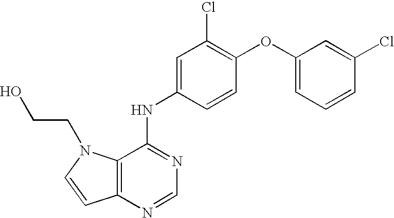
C12=C(N=CN=C1NC1=CC(Cl)=C(OC3=CC=CC(Cl)=C3)C=C1)C=CN2CCO
